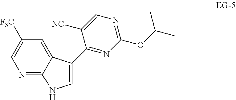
C1=C2C(C3=NC(OC(C)C)=NC=C3[NC])=CNC2=NC=C1[F3C]
